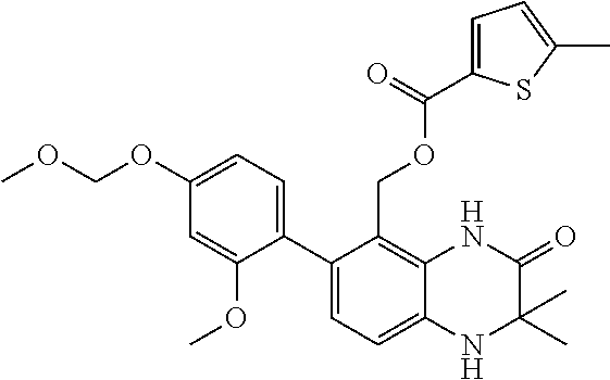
C1(C2=CC=C(OCOC)C=C2OC)=CC=C2C(=C1COC(=O)C1=CC=C(C)S1)NC(=O)C(C)(C)N2
